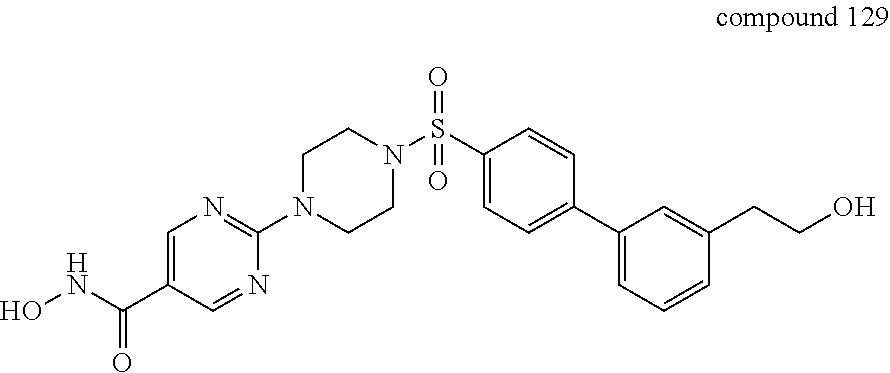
C1=C(C(NO)=O)C=NC(N2CCN(S(C3=CC=C(C4=CC=CC(CCO)=C4)C=C3)(=O)=O)CC2)=N1
